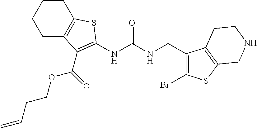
C1C2=C(CCC1)SC(NC(NCC1=C(Br)SC3=C1CCNC3)=O)=C2C(OCCC=C)=O
